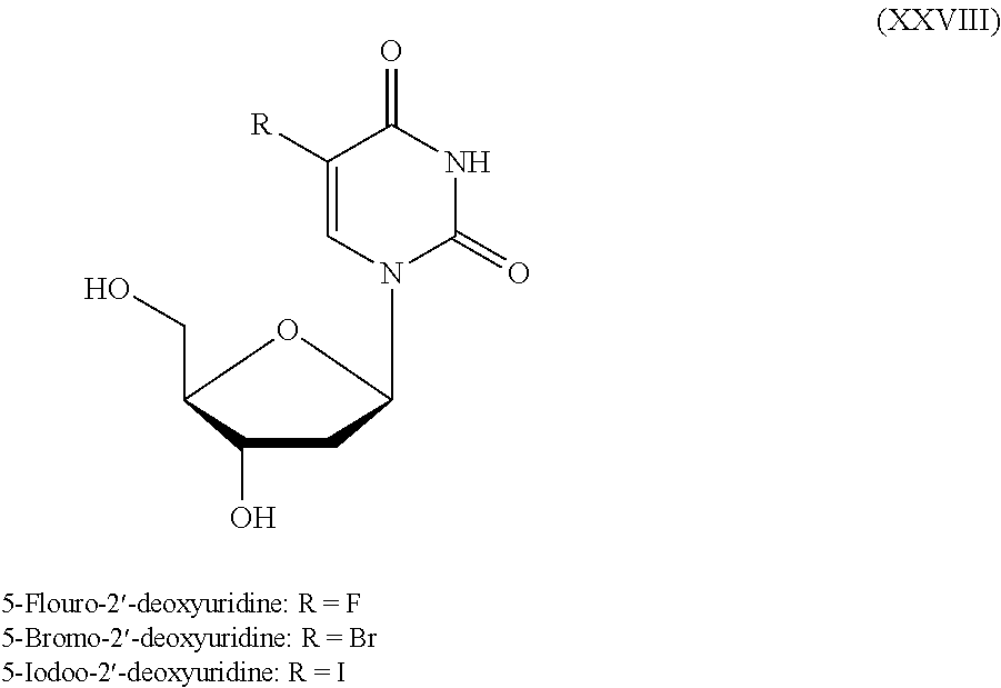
C1(CO)C(O)CC(N2C(=O)NC(=O)C([R])=C2)O1
